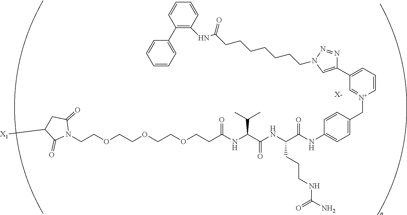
[X-].N1(CCOCCOCCOCCC(NC(C(NC(C(NC2=CC=C(C[N+]3=CC(C4=CN(CCCCCCCC(NC5=C(C6=CC=CC=C6)C=CC=C5)=O)N=N4)=CC=C3)C=C2)=O)CCCNC(N)=O)=O)C(C)C)=O)C(=O)CC([X1])C1=O
